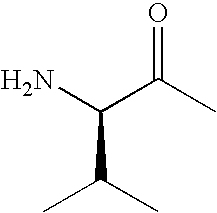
C(N)(C(C)=O)C(C)C
